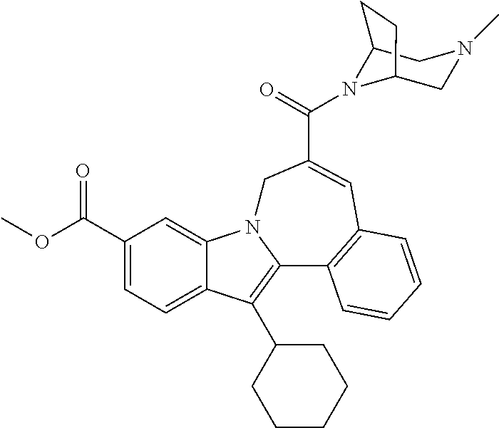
C1(C(OC)=O)=CC=C2C(=C1)N1C(=C2C2CCCCC2)C2=C(C=C(C(=O)N3C4CN(C)CC3CC4)C1)C=CC=C2
